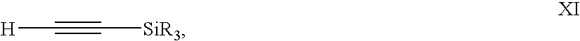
[H]C#C[SiR3]
